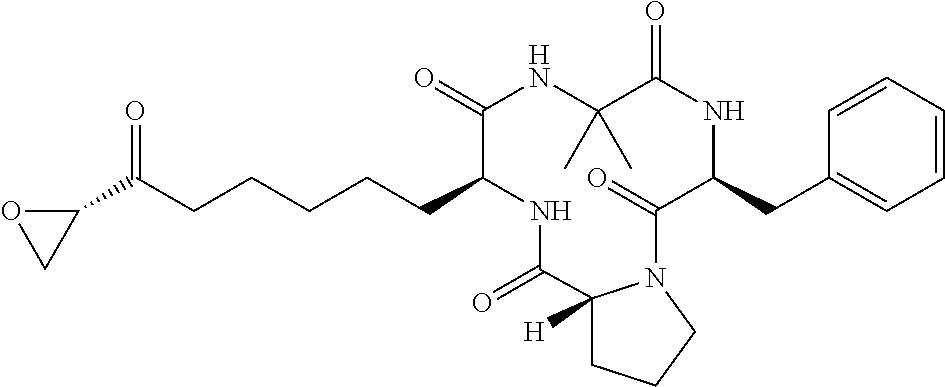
C1(C(CCCCCC2NC(=O)C3([H])CCCN3C(=O)C(CC3=CC=CC=C3)NC(=O)C(C)(C)NC2=O)=O)OC1
